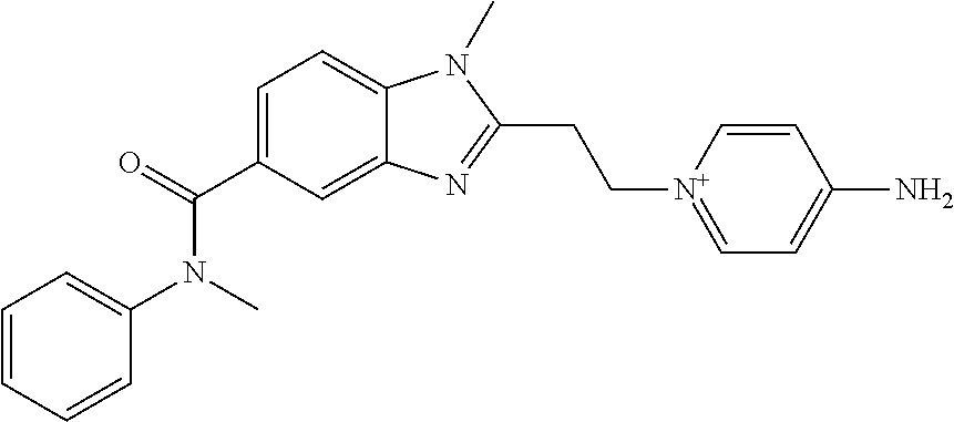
C1=CC=CC(N(C)C(C2=CC=C3C(=C2)N=C(CC[N+]2=CC=C(N)C=C2)N3C)=O)=C1
